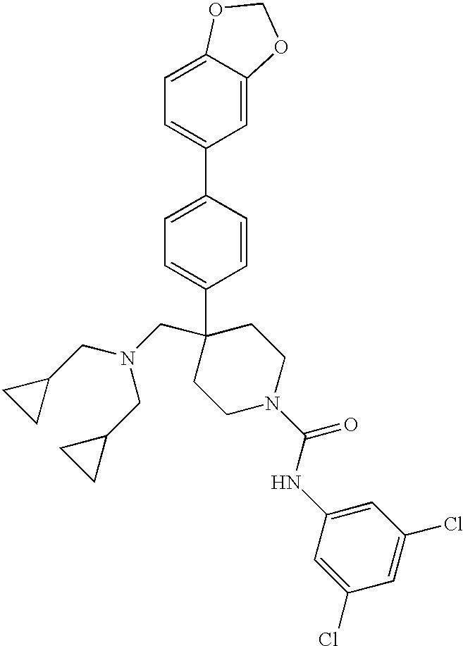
C1=CC(C2=CC=C3C(=C2)OCO3)=CC=C1C1(CN(CC2CC2)CC2CC2)CCN(C(NC2=CC(Cl)=CC(Cl)=C2)=O)CC1
